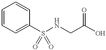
C1=CC=C(S(NCC(O)=O)(=O)=O)C=C1
